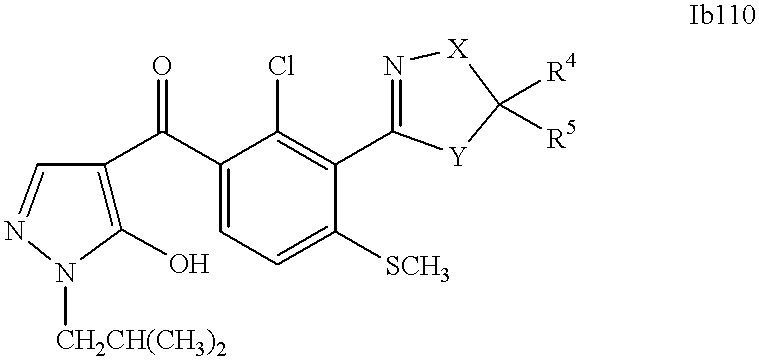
C1(O)=C(C(C2=CC=C([SCH3])C(C3=N[X]C([R4])([R5])[Y]3)=C2Cl)=O)C=NN1[CH2CH(CH3)2]
